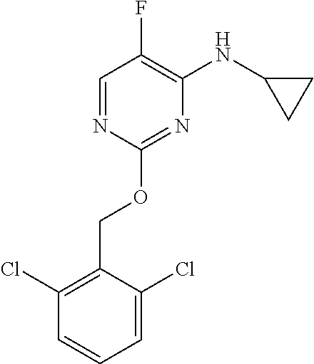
C1(Cl)=C(COC2=NC(NC3CC3)=C(F)C=N2)C(Cl)=CC=C1
